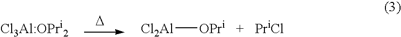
[D].[Cl2Al][OPri].[PriCl].[Cl3Al:OPri2]
